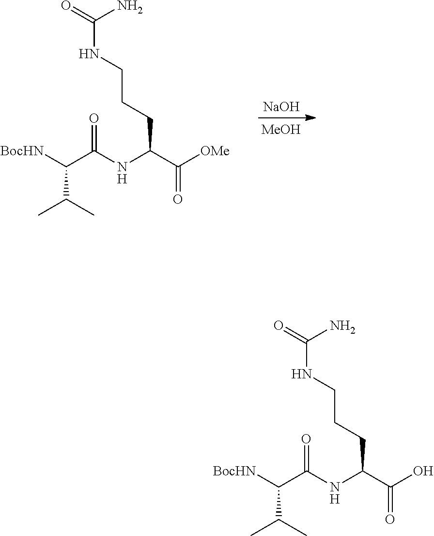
C(NCCCC(C(O)=O)NC(C([BocHN])C(C)C)=O)(=O)N.C(NCCCC(C([OMe])=O)NC(C([BocHN])C(C)C)=O)(=O)N.[MeOH].[NaOH]
